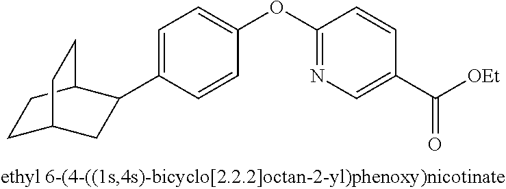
C1=C(C2CC3CCC2CC3)C=CC(OC2=NC=C(C([OEt])=O)C=C2)=C1
